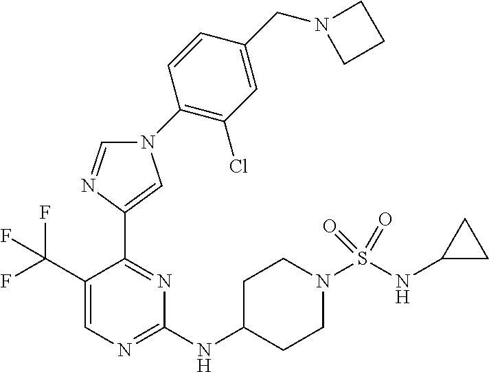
C1(NC2CCN(S(NC3CC3)(=O)=O)CC2)=NC=C(C(F)(F)F)C(C2=CN(C3=C(Cl)C=C(CN4CCC4)C=C3)C=N2)=N1
